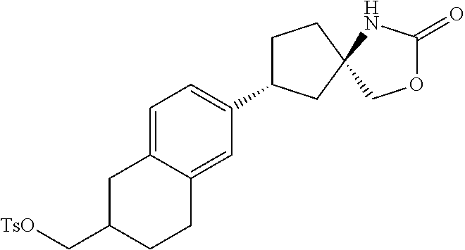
C1=C2C(=CC(C3CCC4(C3)NC(=O)OC4)=C1)CCC(C[TsO])C2
